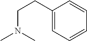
C(C1=CC=CC=C1)CN(C)C
